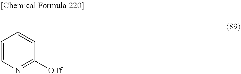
C1=CN=C([OTf])C=C1
